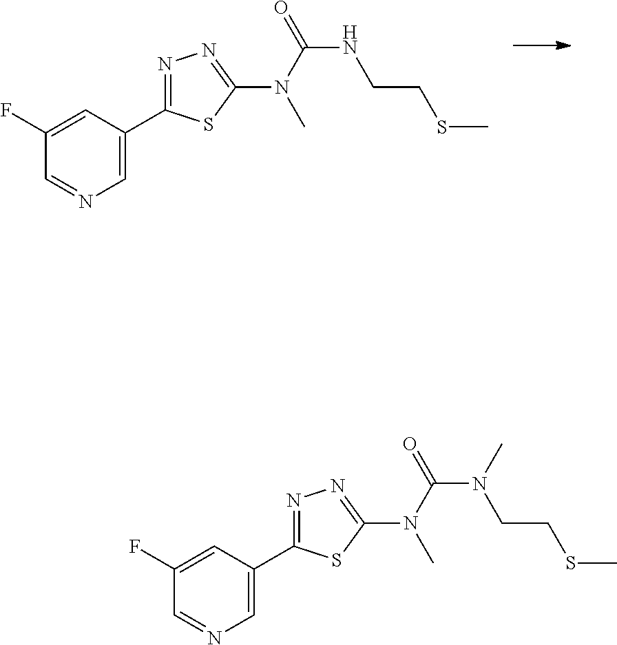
C1=C(F)C=NC=C1C1=NN=C(N(C(=O)NCCSC)C)S1.C1=C(F)C=NC=C1C1=NN=C(N(C(=O)N(CCSC)C)C)S1
